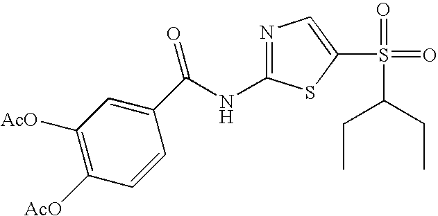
C(NC1=NC=C(S(=O)(=O)C(CC)CC)S1)(=O)C1=CC([AcO])=C([AcO])C=C1
